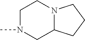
C1N(C)CC2N(C1)CCC2
